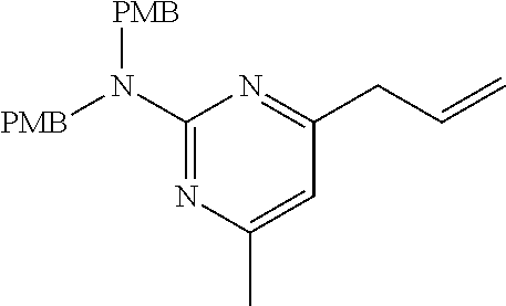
C1(N([PMB])[PMB])=NC(C)=CC(CC=C)=N1
